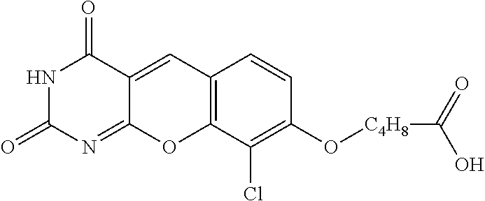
N1C(=O)N=C2C(=CC3=C(O2)C(Cl)=C(O[C4H8]C(=O)O)C=C3)C1=O
